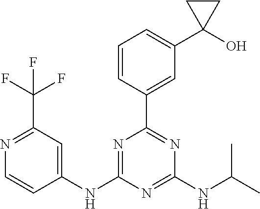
C1=CC(C2=NC(NC(C)C)=NC(NC3=CC(C(F)(F)F)=NC=C3)=N2)=CC(C2(O)CC2)=C1
